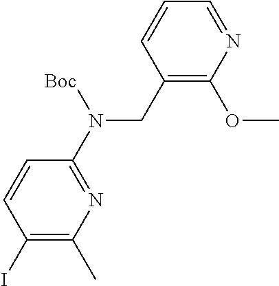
C1(N(CC2=C(OC)N=CC=C2)[Boc])=NC(C)=C(I)C=C1
